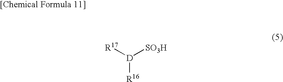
[R17][D]([SO3H])[R16]
